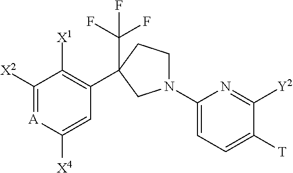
C1([X2])=[A]C([X4])=CC(C2(C(F)(F)F)CCN(C3=CC=C([T])C([Y2])=N3)C2)=C1[X1]
